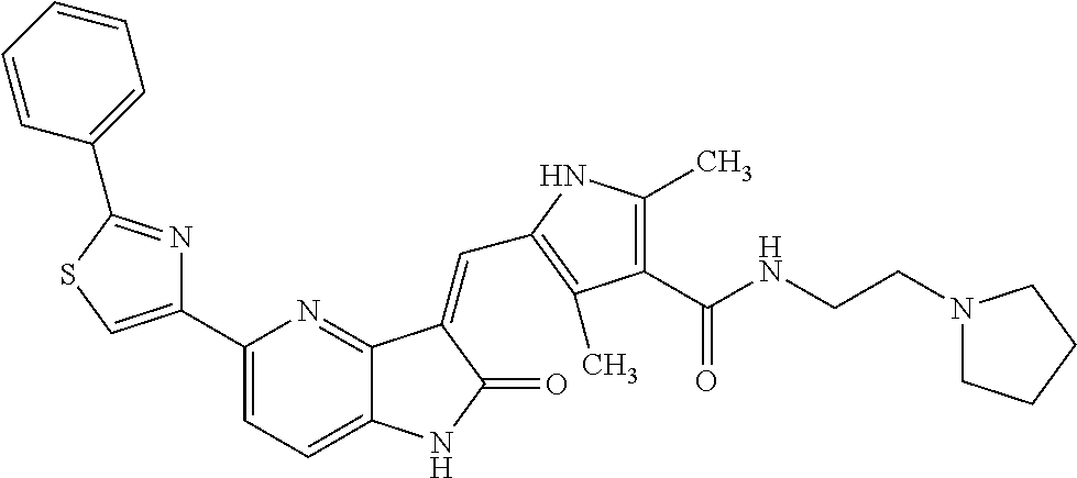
C1(C2=CSC(C3=CC=CC=C3)=N2)=CC=C2C(=N1)C(=CC1=C(C)C(C(NCCN3CCCC3)=O)=C(C)N1)C(=O)N2
